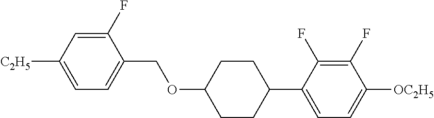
C1(F)=CC([C2H5])=CC=C1COC1CCC(C2=CC=C([OC2H5])C(F)=C2F)CC1
